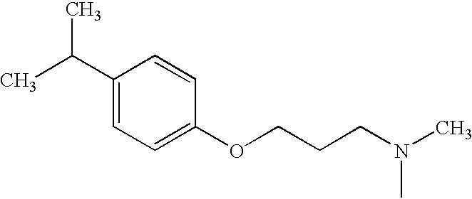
C1(C(C)C)=CC=C(OCCCN(C)C)C=C1
